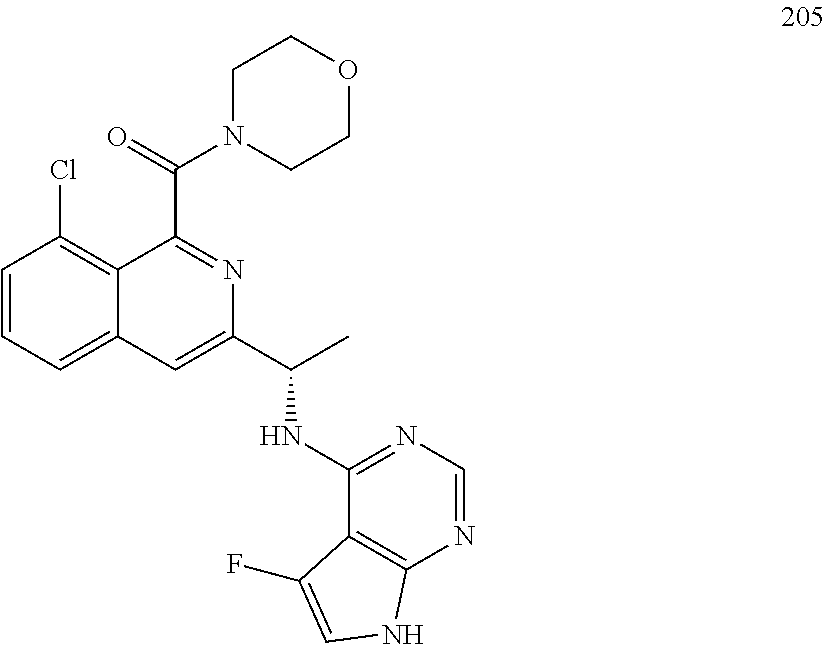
C1=CC=C2C(=C1Cl)C(C(=O)N1CCOCC1)=NC(C(C)NC1=NC=NC3=C1C(F)=CN3)=C2
